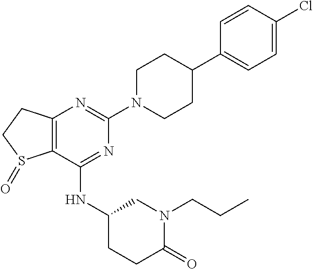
C12=C(C(NC3CCC(=O)N(CCC)C3)=NC(N3CCC(C4=CC=C(Cl)C=C4)CC3)=N1)S(=O)CC2
